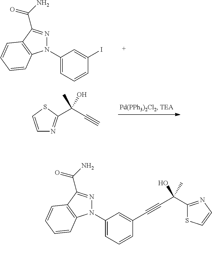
C1(N2N=C(C(=O)N)C3=C2C=CC=C3)=CC=CC(C#CC(C2=NC=CS2)(O)C)=C1.C1(N2N=C(C(=O)N)C3=C2C=CC=C3)=CC=CC(I)=C1.C1=CSC(C(C#C)(C)O)=N1
